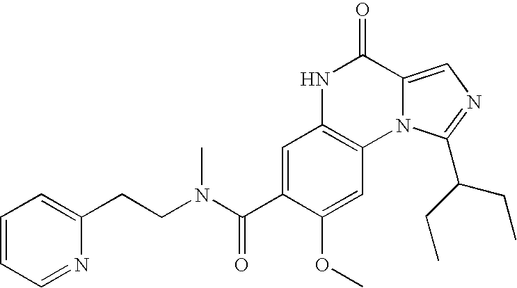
C1=C(C(N(C)CCC2=CC=CC=N2)=O)C(OC)=CC2=C1NC(=O)C1=CN=C(C(CC)CC)N21
